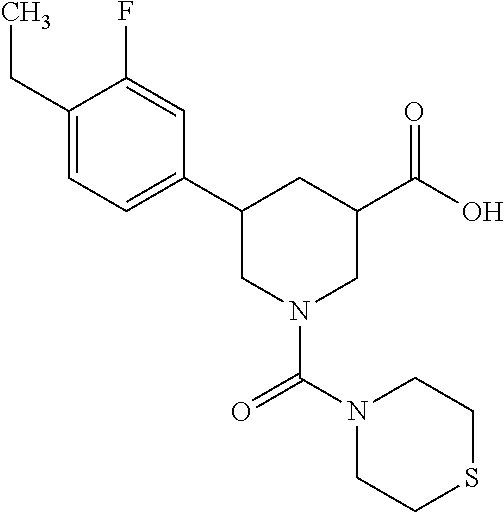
C1(CC)=CC=C(C2CN(C(=O)N3CCSCC3)CC(C(=O)O)C2)C=C1F
